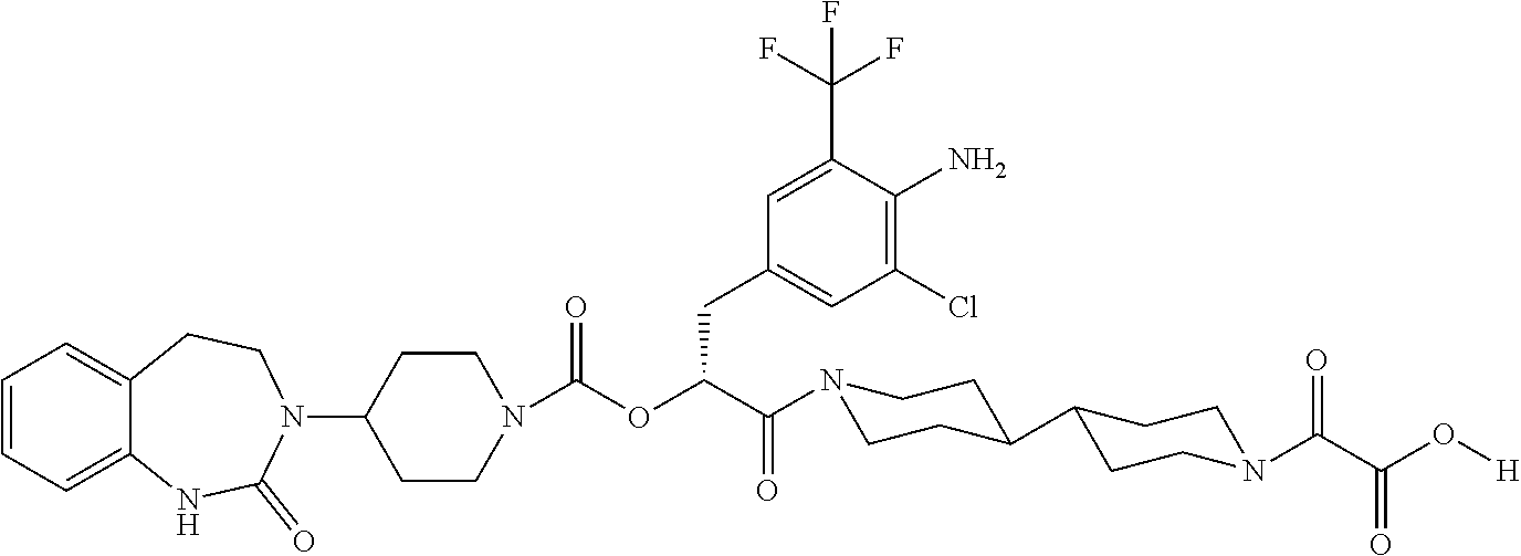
C1=CC=C2C(=C1)CCN(C1CCN(C(OC(CC3=CC(Cl)=C(N)C(C(F)(F)F)=C3)C(=O)N3CCC(C4CCN(C(C(O[H])=O)=O)CC4)CC3)=O)CC1)C(=O)N2
